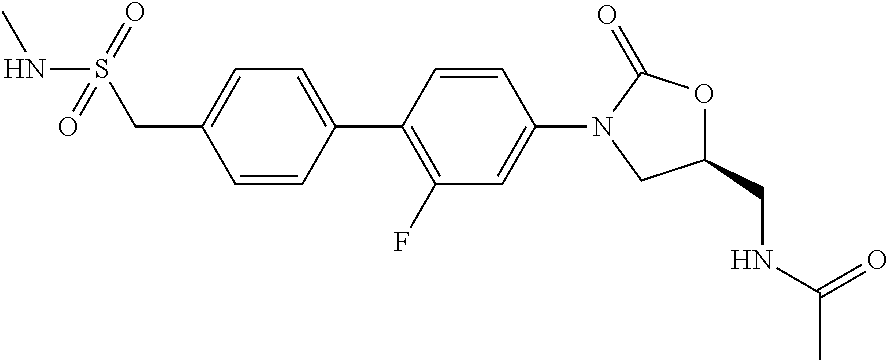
C(C1=CC=C(C2=C(F)C=C(N3CC(CNC(C)=O)OC3=O)C=C2)C=C1)S(NC)(=O)=O
